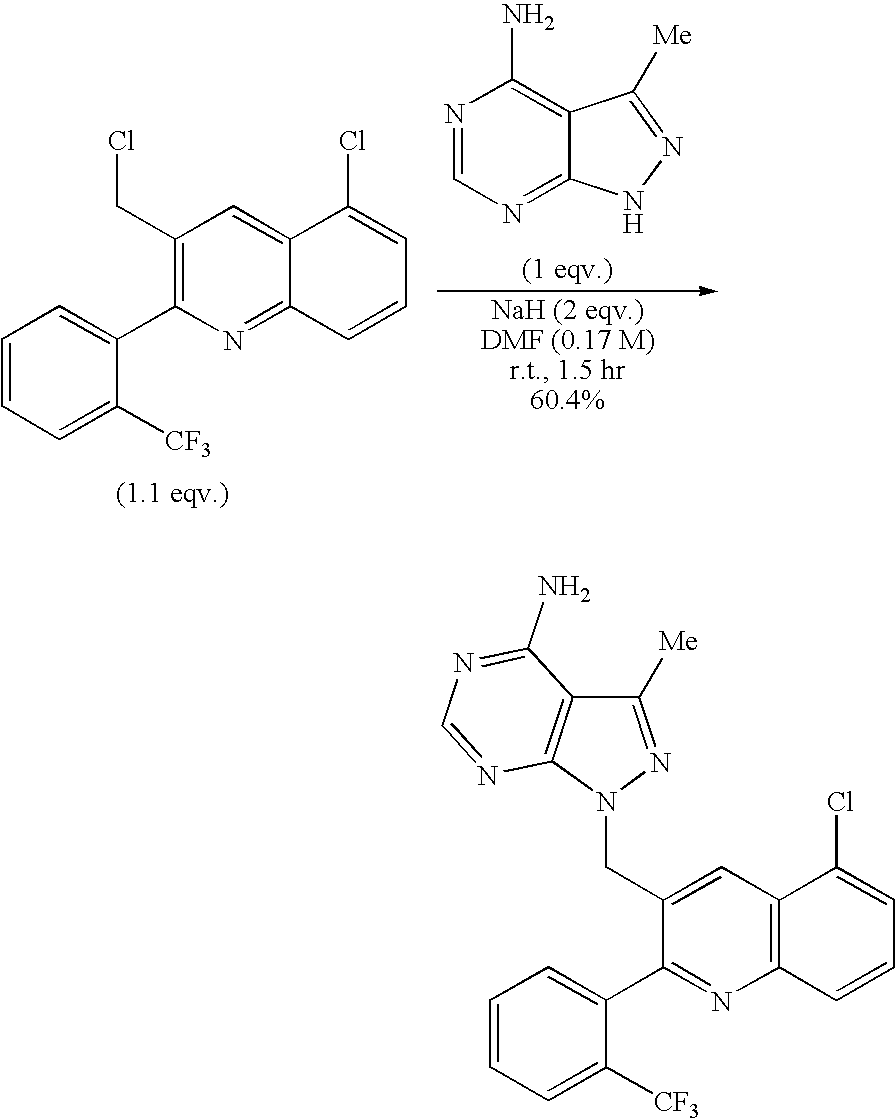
C1=CC=C([CF3])C(C2=C(CCl)C=C3C(=N2)C=CC=C3Cl)=C1.N1=CN=C2C(=C1N)C([Me])=NN2.C1=CC=C([CF3])C(C2=NC3=C(C=C2CN2C4=C(C([Me])=N2)C(N)=NC=N4)C(Cl)=CC=C3)=C1
